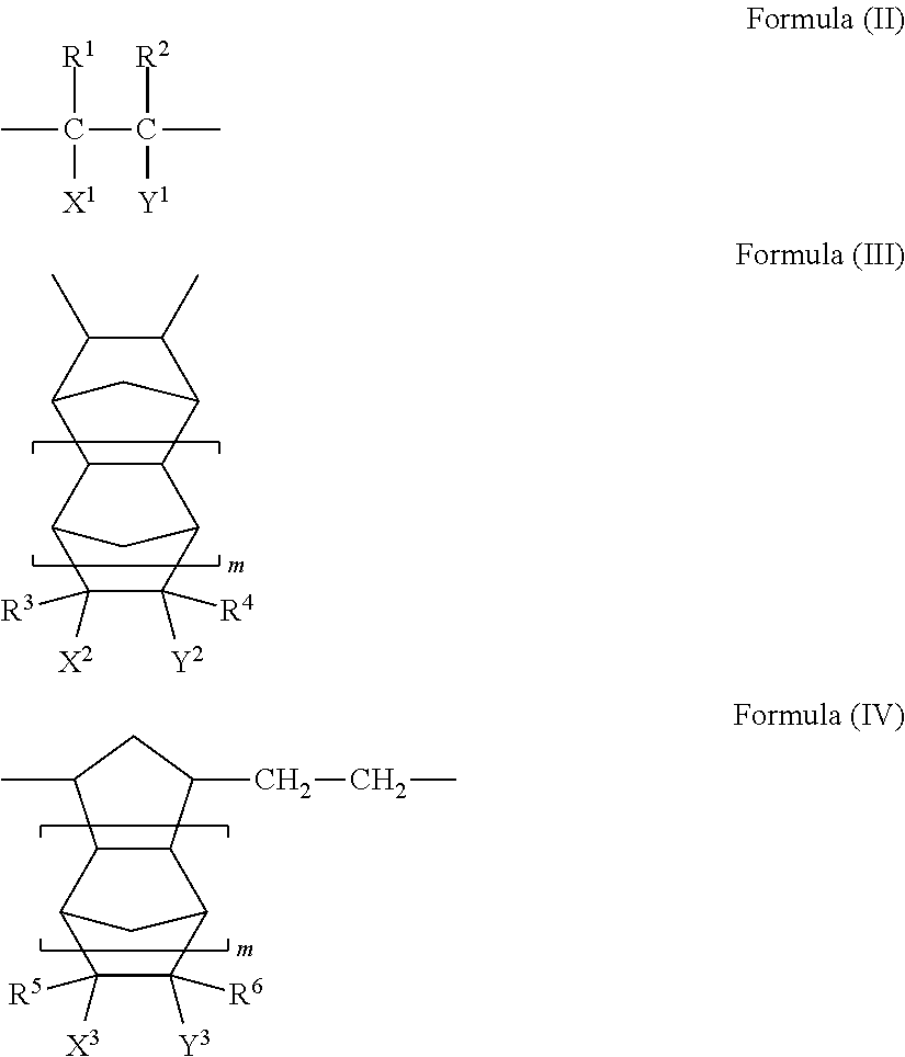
C1C2C([R3])([X2])C([R4])([Y2])C1C1C3C(C)C(C)C(C21)C3.C1C2C([R5])([X3])C([R6])([Y3])C1C1C2C(C)CC1CCC.CC(C(C)([R2])[Y1])([R1])[X1]
